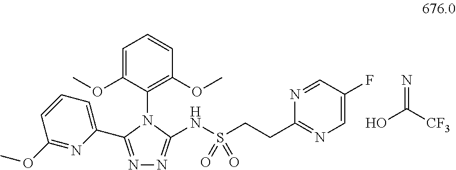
N1=C(C2=CC=CC(OC)=N2)N(C2=C(OC)C=CC=C2OC)C(NS(CCC2=NC=C(F)C=N2)(=O)=O)=N1.OC([CF3])=N
